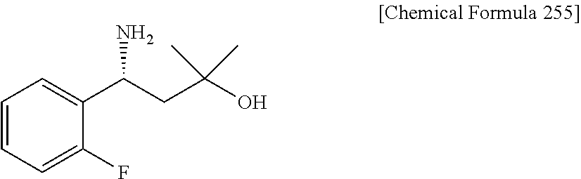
C1=CC=C(F)C(C(N)CC(O)(C)C)=C1
